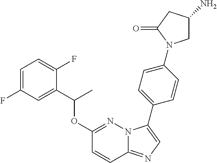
C1=C(F)C=C(C(OC2=NN3C(=NC=C3C3=CC=C(N4CC(N)CC4=O)C=C3)C=C2)C)C(F)=C1
